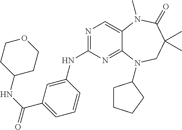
N1=C(NC2=CC(C(NC3CCOCC3)=O)=CC=C2)N=C2C(=C1)N(C)C(=O)C(C)(C)CN2C1CCCC1
